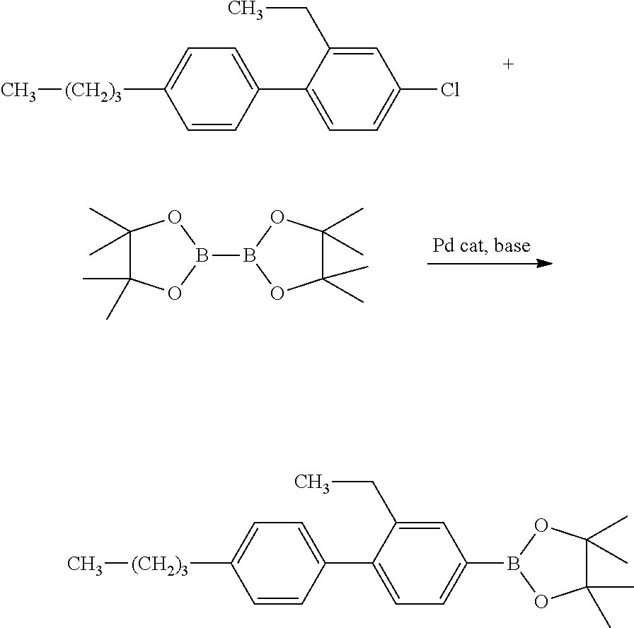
C1=C(CC)C(C2=CC=C([(CH2)3]C)C=C2)=CC=C1Cl.C1(C)(C)C(C)(C)OB(B2OC(C)(C)C(C)(C)O2)O1.C1=C(CC)C(C2=CC=C([(CH2)3]C)C=C2)=CC=C1B1OC(C)(C)C(C)(C)O1
